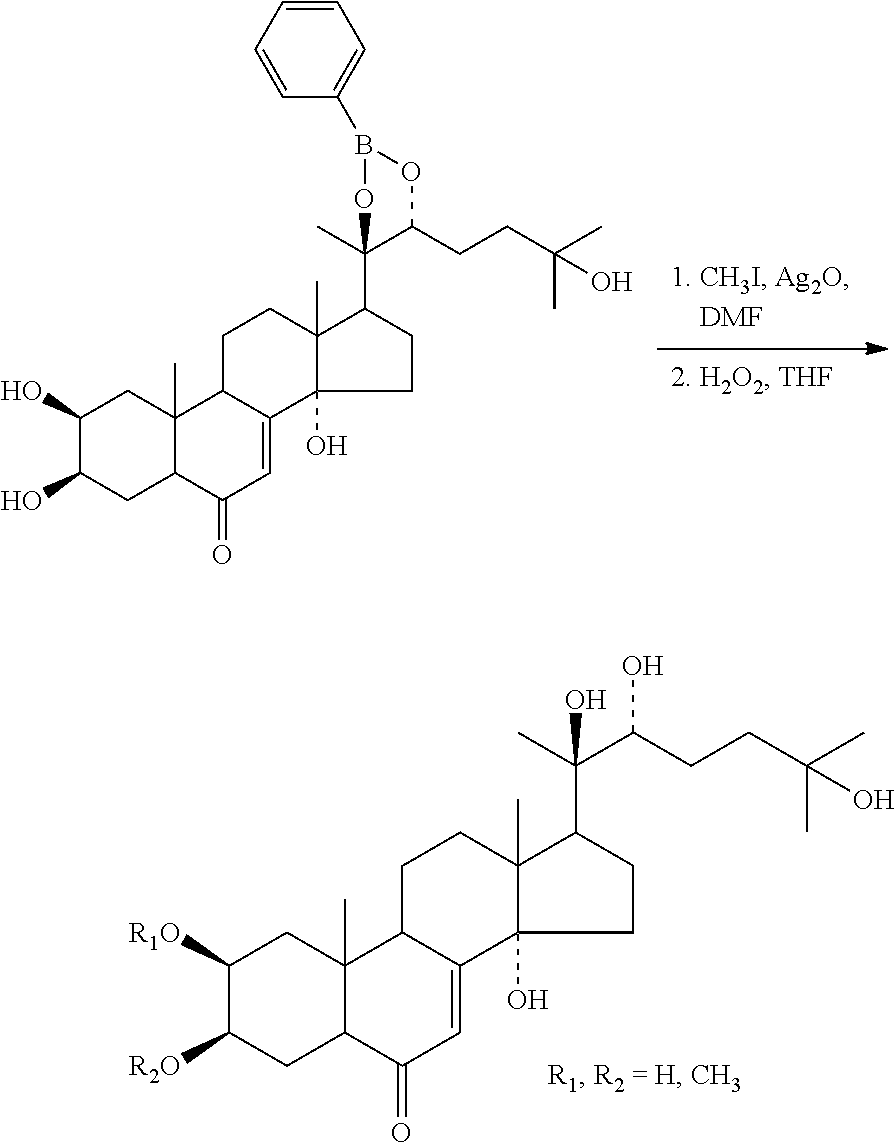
C1C2C(C)(CC(O)C1O)C1C(=CC2=O)C2(O)C(C)(CC1)C(C1(C)C(CCC(C)(C)O)OB(C3=CC=CC=C3)O1)CC2.C1([R1O])C([R2O])CC2C(C)(C1)C1C(=CC2=O)C2(O)C(C)(CC1)C(C(C)(C(CCC(C)(C)O)O)O)CC2
